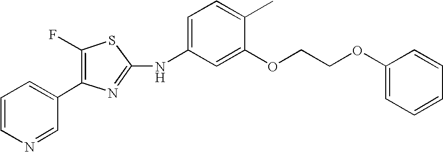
C1=CC=C(C2=C(F)SC(NC3=CC=C(C)C(OCCOC4=CC=CC=C4)=C3)=N2)C=N1
